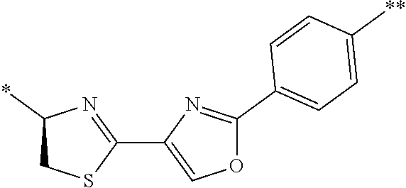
C1(C2=NC(*)CS2)=COC(C2=CC=C([**])C=C2)=N1
